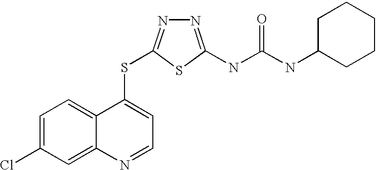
C1=C(Cl)C=C2C(=C1)C(SC1=NN=C(NC(=O)NC3CCCCC3)S1)=CC=N2
